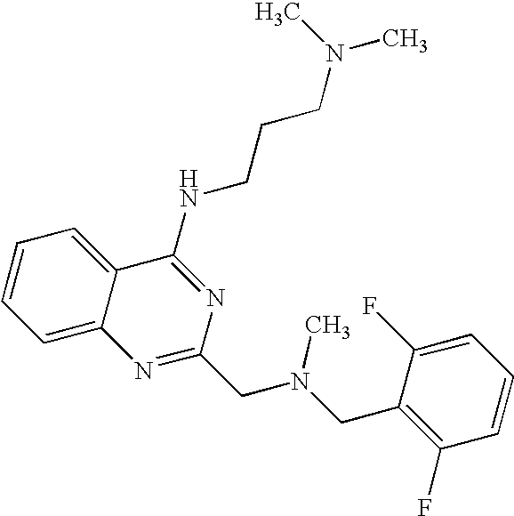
C12=CC=CC=C1C(NCCCN(C)C)=NC(CN(CC1=C(F)C=CC=C1F)C)=N2
